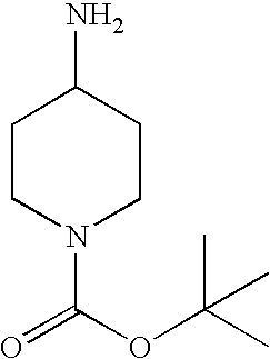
C1CN(C(OC(C)(C)C)=O)CCC1N
